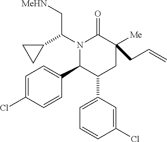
C1=C(Cl)C=CC(C2C(C3=CC=CC(Cl)=C3)CC([Me])(CC=C)C(=O)N2C(C2CC2)C[MeHN])=C1
